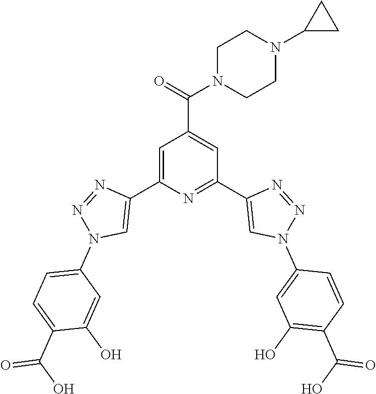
C1=C(C2=CN(C3=CC=C(C(O)=O)C(O)=C3)N=N2)N=C(C2=CN(C3=CC(O)=C(C(O)=O)C=C3)N=N2)C=C1C(=O)N1CCN(C2CC2)CC1
